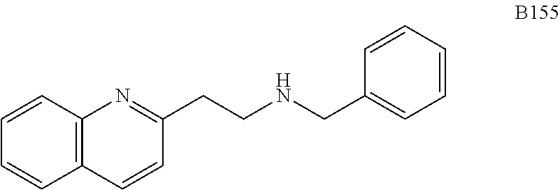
C1(CNCCC2=NC3=C(C=CC=C3)C=C2)=CC=CC=C1
